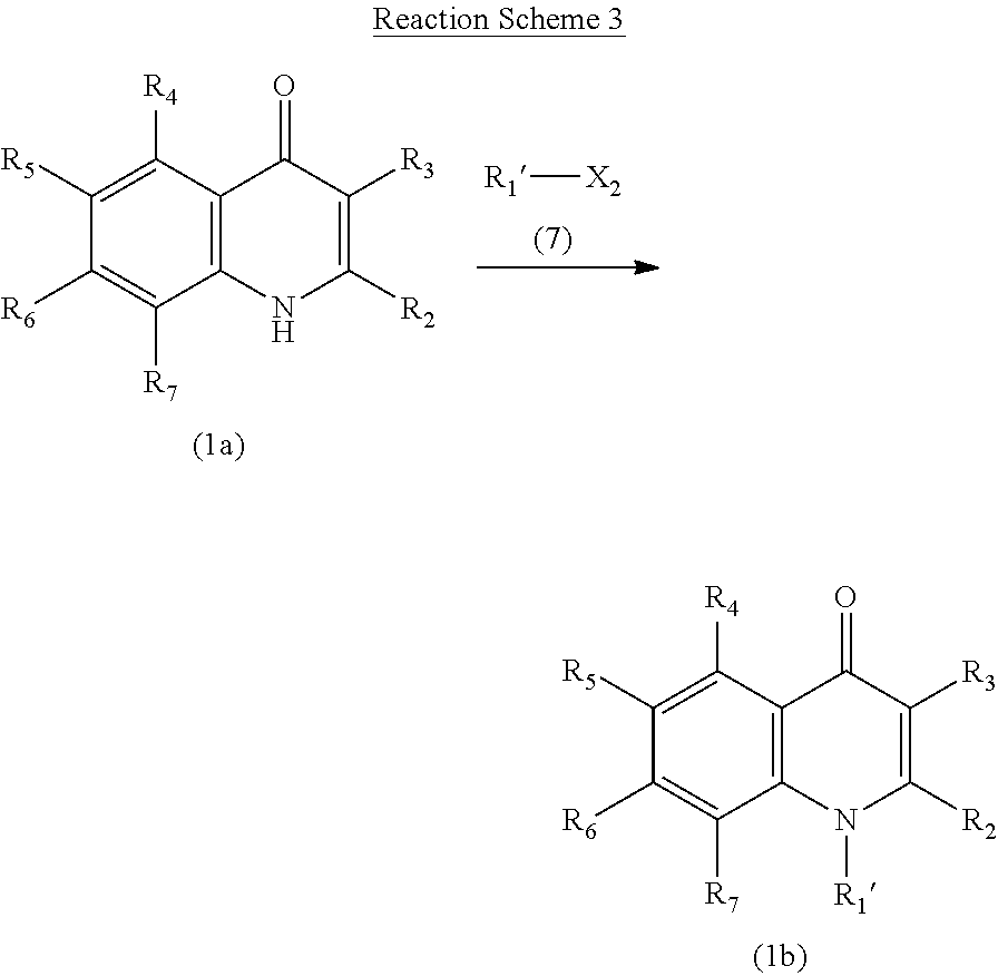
C12=C(C([R4])=C([R5])C([R6])=C1[R7])C(=O)C([R3])=C([R2])[NH]2.[R1][X2].C12=C(C([R4])=C([R5])C([R6])=C1[R7])C(=O)C([R3])=C([R2])N2[R1]
